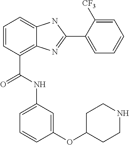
C1=CC(C(NC2=CC=CC(OC3CCNCC3)=C2)=O)=C2C(=C1)NC(C1=CC=CC=C1[CF3])=N2
